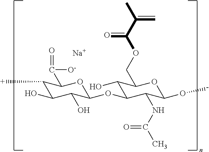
C1([+])C(O)C(O)C(OC2C(O)C(COC(=O)C(C)=C)OC(O[-])C2NC(C)=O)OC1C(=O)[O-].[Na]
